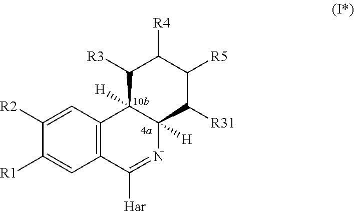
C12=C(C=C([R2])C([R1])=C1)C1([H])C([H])(N=C2[Har])C([R31])C([R5])C([R4])C1[R3]
